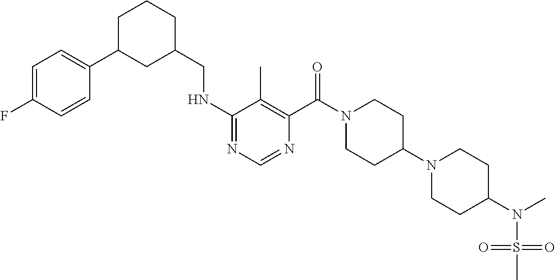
C1(NCC2CCCC(C3=CC=C(F)C=C3)C2)=NC=NC(C(N2CCC(N3CCC(N(C)S(=O)(=O)C)CC3)CC2)=O)=C1C
